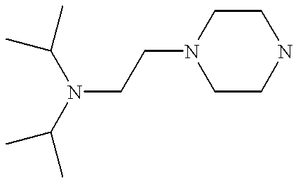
C1CNCCN1CCN(C(C)C)C(C)C
